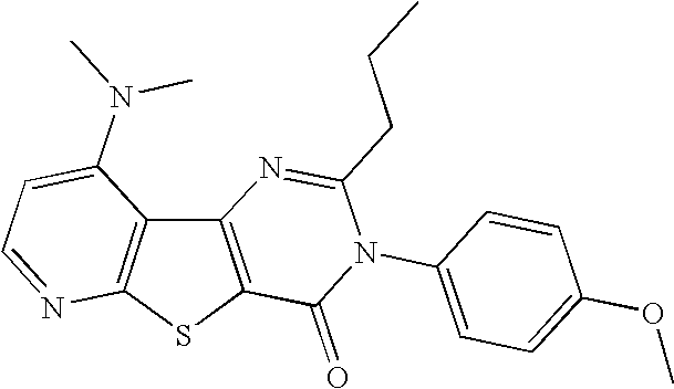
C12=C(SC3=C1C(N(C)C)=CC=N3)C(=O)N(C1=CC=C(OC)C=C1)C(CCC)=N2
